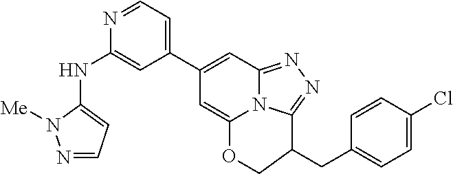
N1=CC=C(C2=CC3=NN=C4N3C(=C2)OCC4CC2=CC=C(Cl)C=C2)C=C1NC1=CC=NN1[Me]
